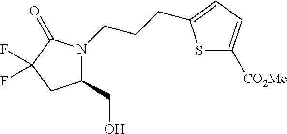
C1(CO)N(CCCC2=CC=C([CO2Me])S2)C(=O)C(F)(F)C1
